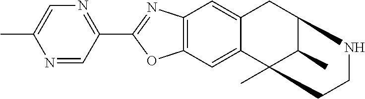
C12=C(C=C3C(=C1)CC1C(C)C3(C)CCN1)OC(C1=NC=C(C)N=C1)=N2
